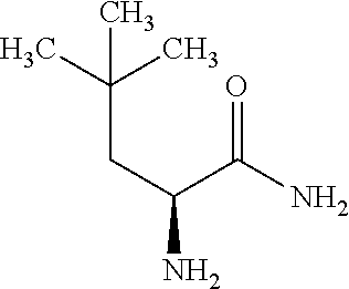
CC(C)(CC(N)C(N)=O)C
